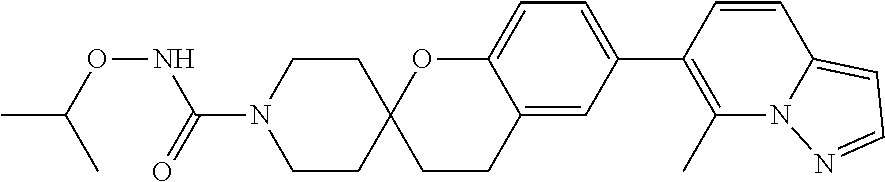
C12=CC(C3=C(C)N4C(=CC=N4)C=C3)=CC=C1OC1(CC2)CCN(C(NOC(C)C)=O)CC1
